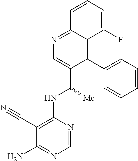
N(C(C1=CN=C2C(=C1C1=CC=CC=C1)C(F)=CC=C2)[Me])C1=C(C#N)C(N)=NC=N1
